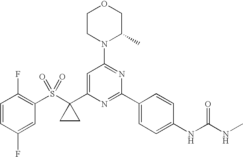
S(C1(C2=CC(N3C(C)COCC3)=NC(C3=CC=C(NC(NC)=O)C=C3)=N2)CC1)(C1=C(F)C=CC(F)=C1)(=O)=O
